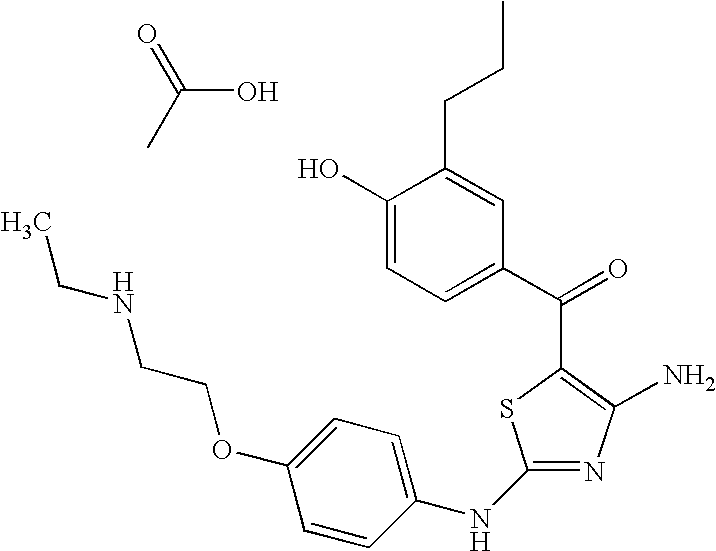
C1(NC2=CC=C(OCCNCC)C=C2)=NC(N)=C(C(C2=CC=C(O)C(CCC)=C2)=O)S1.C(O)(C)=O
